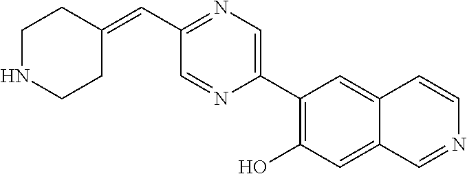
C(C1=NC=C(C2=C(O)C=C3C(=C2)C=CN=C3)N=C1)=C1CCNCC1
